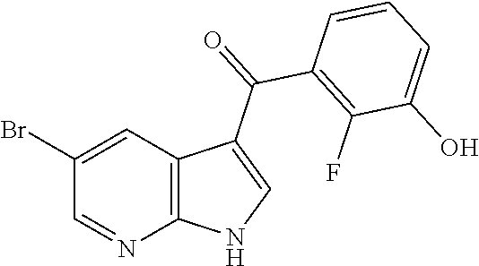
C1(Br)=CC2=C(N=C1)NC=C2C(C1=C(F)C(O)=CC=C1)=O
